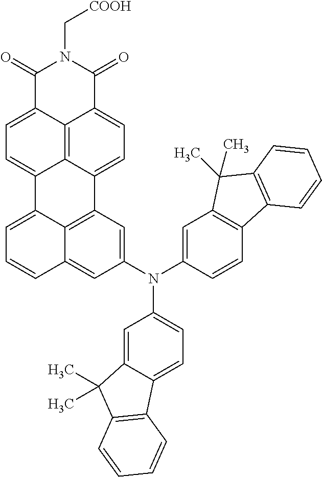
C1(=O)C2=CC=C3C4=C2C(=CC=C4C2=C4C3=CC=CC4=CC(N(C3=CC=C4C(=C3)C(C)(C)C3=C4C=CC=C3)C3=CC4=C(C=C3)C3=C(C4(C)C)C=CC=C3)=C2)C(=O)N1C[COOH]
